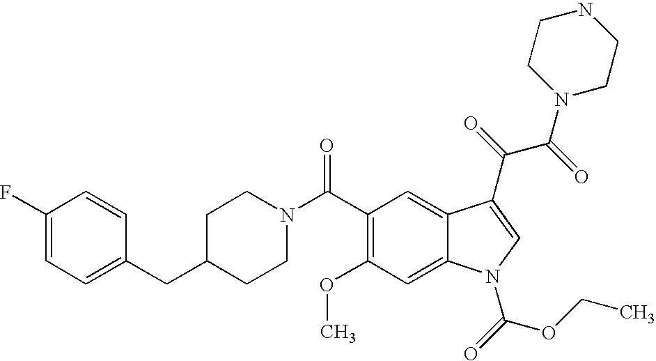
C1(F)=CC=C(CC2CCN(C(=O)C3=C(OC)C=C4C(=C3)C(C(C(=O)N3CCNCC3)=O)=CN4C(=O)OCC)CC2)C=C1
